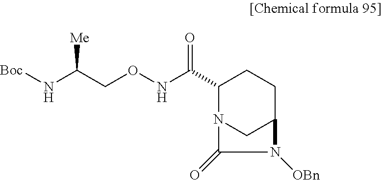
C1(C(NOCC(N[Boc])[Me])=O)N2CC(CC1)N([OBn])C2=O
